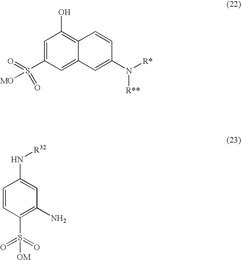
C1=C(S(=O)([MO])=O)C=C2C(=C1O)C=CC(N([R*])[R**])=C2.C1=CC(S(=O)(=O)[OM])=C(N)C=C1N[R32]
